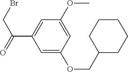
C1=C(OCC2CCCCC2)C=C(OC)C=C1C(=O)CBr
